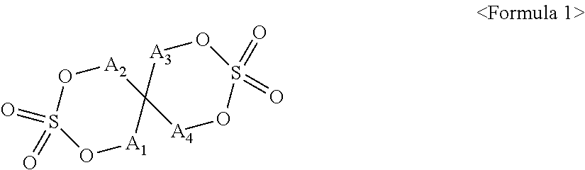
C12([A2]OS(=O)(=O)O[A1]1)[A4]OS(=O)(=O)O[A3]2
